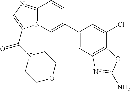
C1(C2=CN3C(=NC=C3C(N3CCOCC3)=O)C=C2)=CC2=C(C(Cl)=C1)OC(N)=N2
